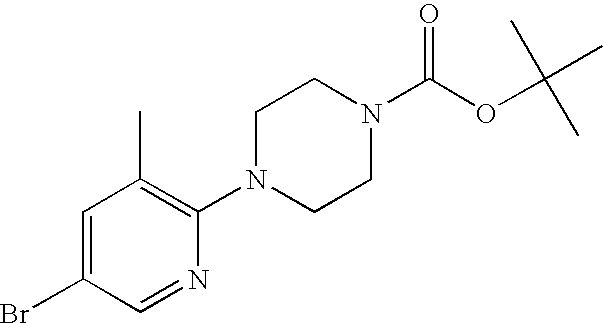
C1=C(Br)C=NC(N2CCN(C(=O)OC(C)(C)C)CC2)=C1C
